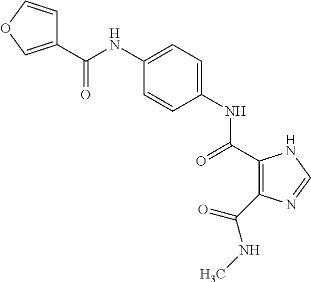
C1(C(NC2=CC=C(NC(=O)C3=C(C(NC)=O)N=CN3)C=C2)=O)=COC=C1
